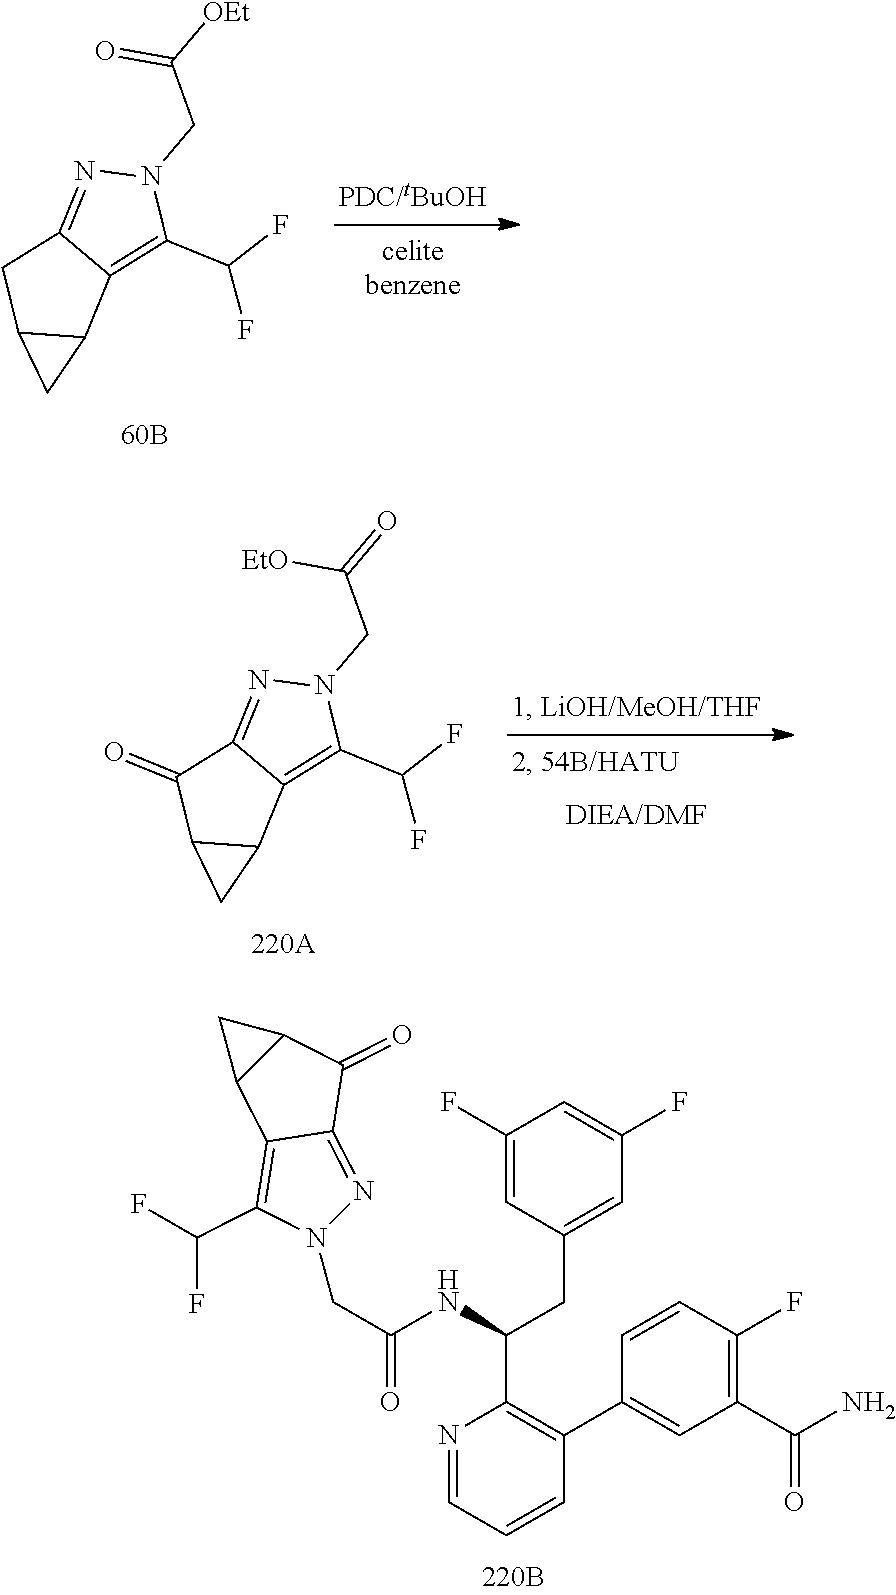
C12=C(C(F)F)N(CC([OEt])=O)N=C1CC1C2C1.C12=C(C(F)F)N(CC(=O)[EtO])N=C1C(=O)C1C2C1.N1(CC(=O)NC(CC2=CC(F)=CC(F)=C2)C2=C(C3=CC(C(N)=O)=C(F)C=C3)C=CC=N2)N=C2C(=C1C(F)F)C1C(C2=O)C1
